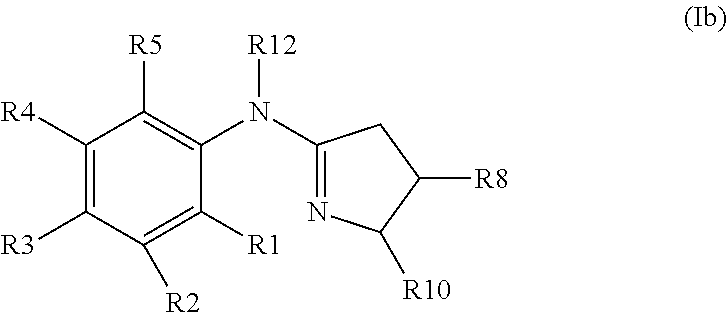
C1([R4])=C([R3])C([R2])=C([R1])C(N(C2=NC([R10])C([R8])C2)[R12])=C1[R5]
